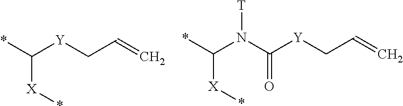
*C([Y]CC=C)[X]*.*C(N(C([Y]CC=C)=O)[T])[X]*
